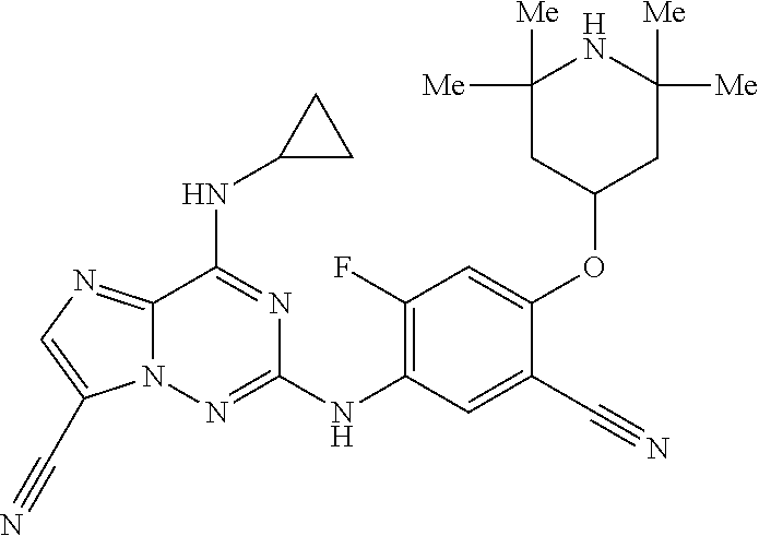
C12=NC=C(C#N)N1N=C(NC1=C(F)C=C(OC3CC([Me])([Me])NC([Me])([Me])C3)C(C#N)=C1)N=C2NC1CC1
